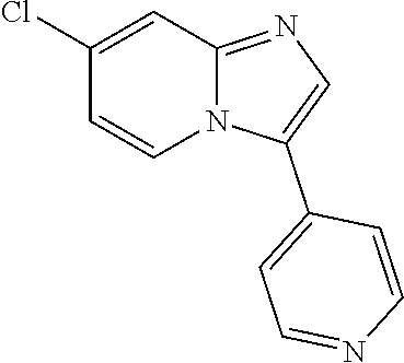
C12=NC=C(C3=CC=NC=C3)N1C=CC(Cl)=C2
